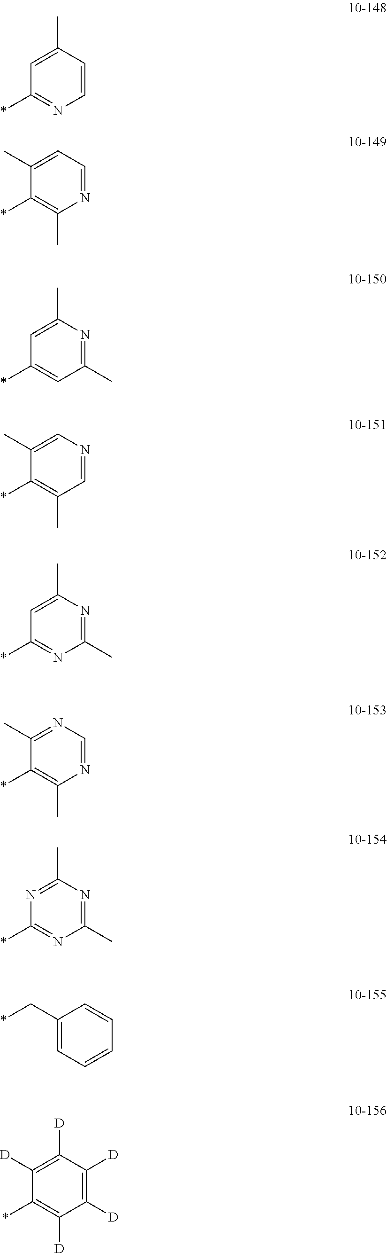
C1=CC(C)=CC(*)=N1.N1=CC=C(C)C(*)=C1C.C1(C)=NC(C)=CC(*)=C1.C1=NC=C(C)C(*)=C1C.C1(C)=NC(C)=CC(*)=N1.N1=CN=C(C)C(*)=C1C.C1(C)=NC(C)=NC(*)=N1.C1(C*)=CC=CC=C1.C1([D])=C([D])C([D])=C([D])C(*)=C1[D]
